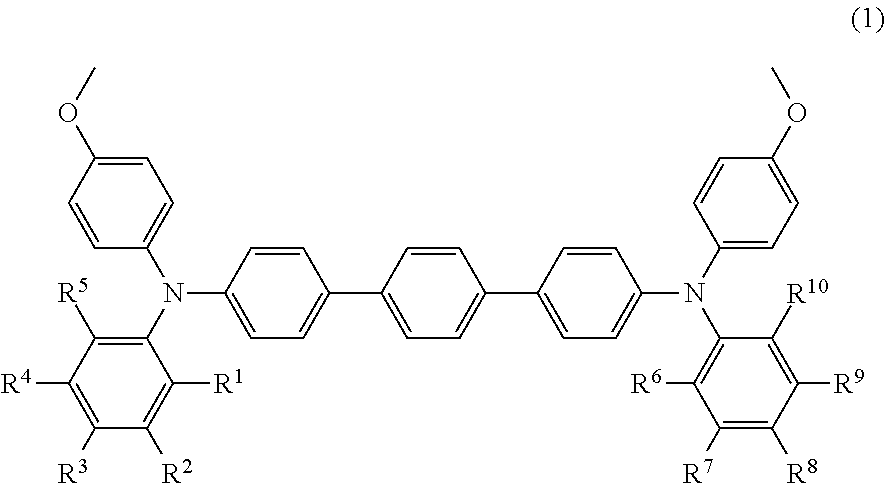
C1([R4])=C([R3])C([R2])=C([R1])C(N(C2=CC=C(OC)C=C2)C2=CC=C(C3=CC=C(C4=CC=C(N(C5=C([R6])C([R7])=C([R8])C([R9])=C5[R10])C5=CC=C(OC)C=C5)C=C4)C=C3)C=C2)=C1[R5]
